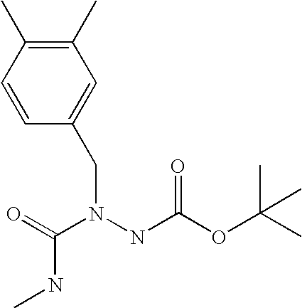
C1(C)=C(C)C=CC(CN(NC(OC(C)(C)C)=O)C(=O)NC)=C1
